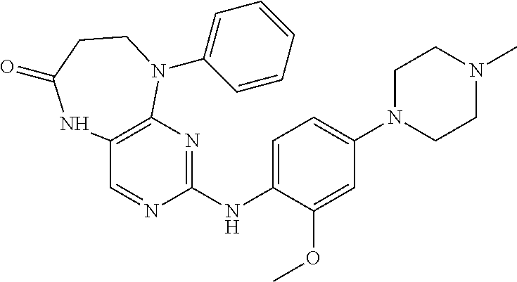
C12=C(N=C(NC3=CC=C(N4CCN(C)CC4)C=C3OC)N=C1)N(C1=CC=CC=C1)CCC(=O)N2
